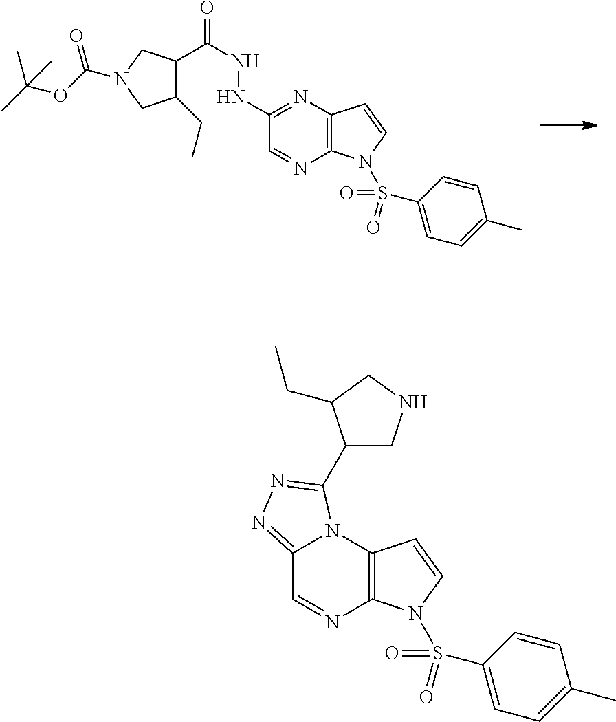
C12=C(N=C(NNC(=O)C3C(CC)CN(C(OC(C)(C)C)=O)C3)C=N1)C=CN2S(=O)(=O)C1=CC=C(C)C=C1.C12=C(N3C(=NN=C3C3CNCC3CC)C=N1)C=CN2S(=O)(=O)C1=CC=C(C)C=C1
